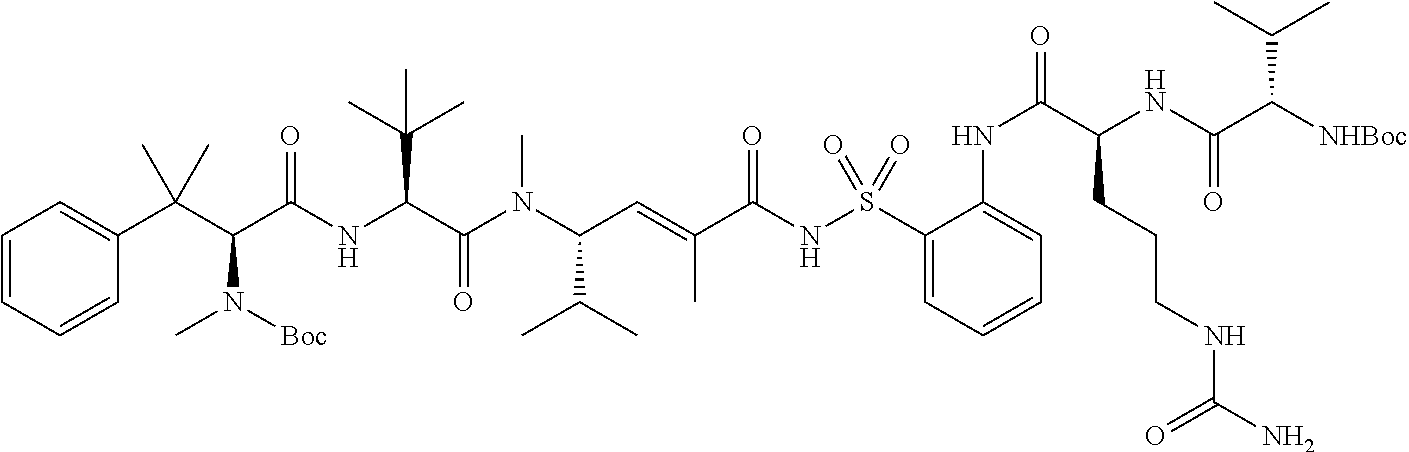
C1(S(NC(C(=CC(C(C)C)N(C)C(=O)C(C(C)(C)C)NC(=O)C(N(C)[Boc])C(C2=CC=CC=C2)(C)C)C)=O)(=O)=O)=CC=CC=C1NC(C(CCCNC(=O)N)NC(=O)C(C(C)C)[NHBoc])=O
